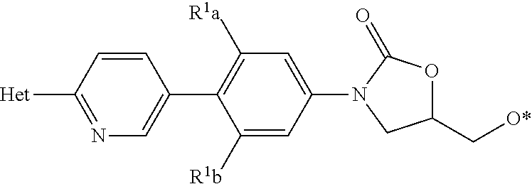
N1=C([Het])C=CC(C2=C([R1a])C=C(N3C(=O)OC(C[O*])C3)C=C2[R1b])=C1
